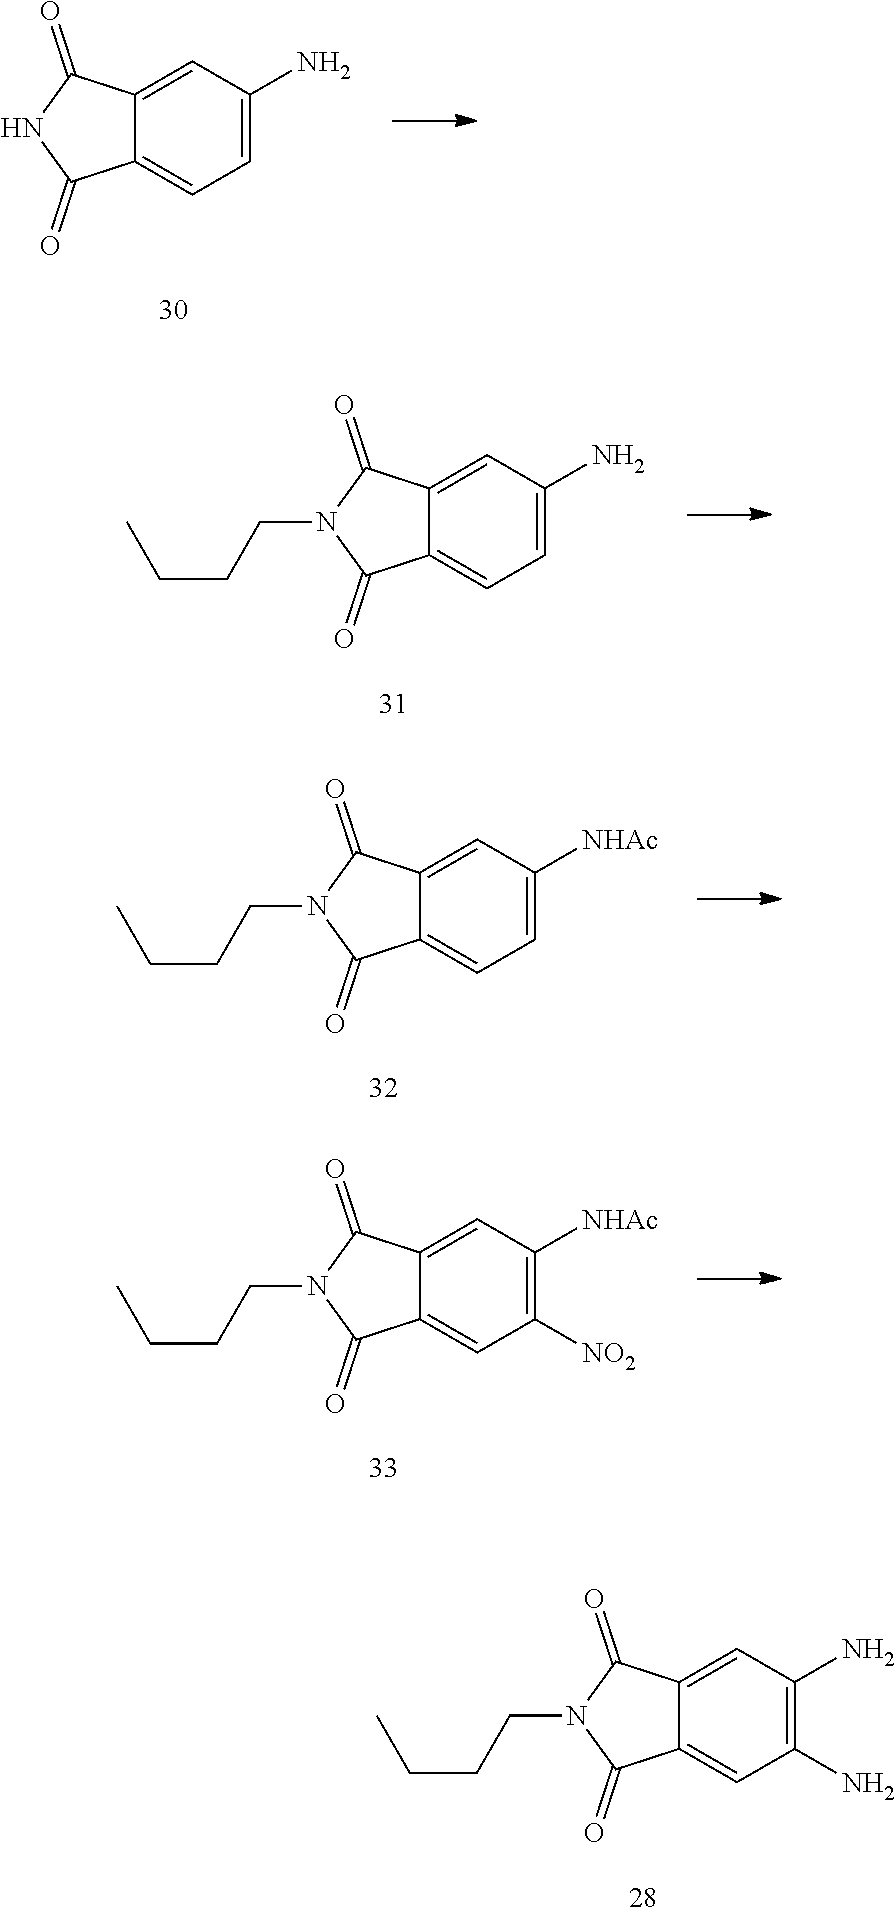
C12=CC(N)=CC=C1C(=O)NC2=O.C12=CC(N)=CC=C1C(=O)N(CCCC)C2=O.C12=CC([NHAc])=CC=C1C(=O)N(CCCC)C2=O.C12=CC([NHAc])=C([NO2])C=C1C(=O)N(CCCC)C2=O.C12=CC(N)=C(N)C=C1C(=O)N(CCCC)C2=O
